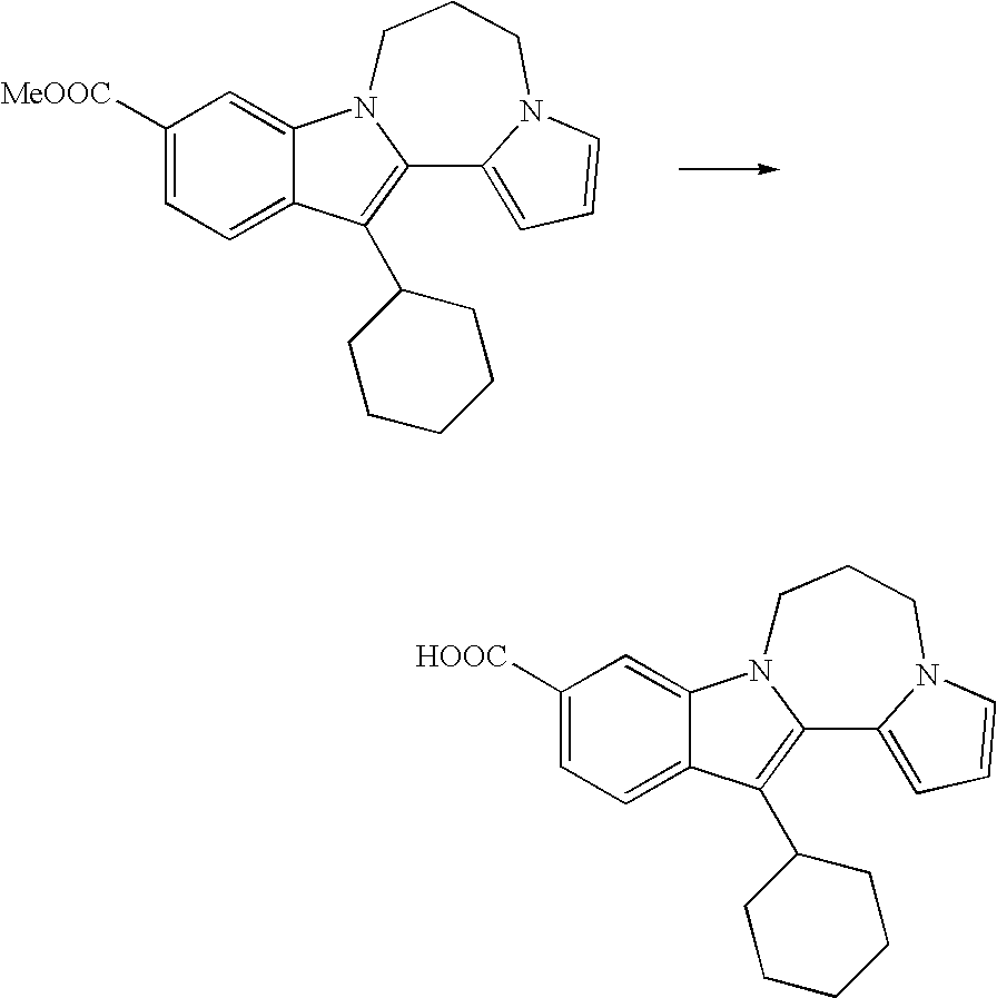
C1([MeOOC])=CC=C2C(=C1)N1C(=C2C2CCCCC2)C2=CC=CN2CCC1.C1([HOOC])=CC=C2C(=C1)N1C(=C2C2CCCCC2)C2=CC=CN2CCC1
